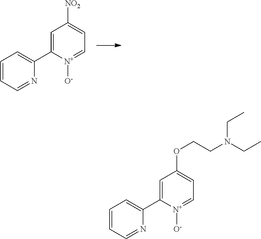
C1=CC=NC(C2=CC([NO2])=CC=[N+]2[O-])=C1.C1=CC=NC(C2=CC(OCCN(CC)CC)=CC=[N+]2[O-])=C1
